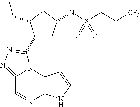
C12=C(N3C(=NN=C3C3CC(NS(CC[CF3])(=O)=O)CC3CC)C=N1)C=CN2
